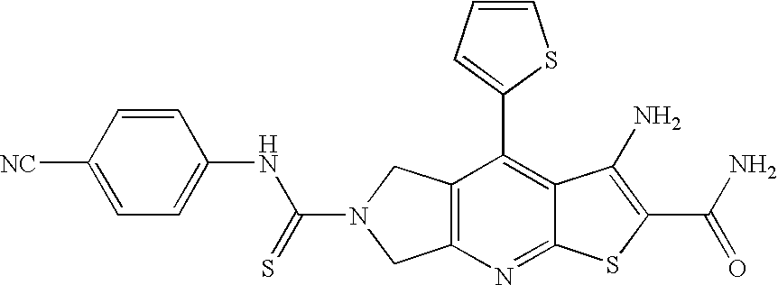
C12=C(N=C3C(=C1C1=CC=CS1)C(N)=C(C(N)=O)S3)CN(C(=S)NC1=CC=C([NC])C=C1)C2
